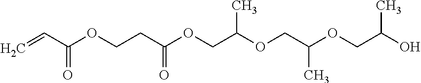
C=CC(OCCC(OCC(OCC(OCC(O)C)C)C)=O)=O
